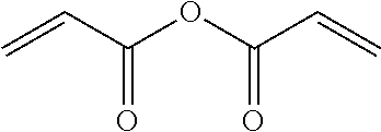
C=CC(OC(C=C)=O)=O
